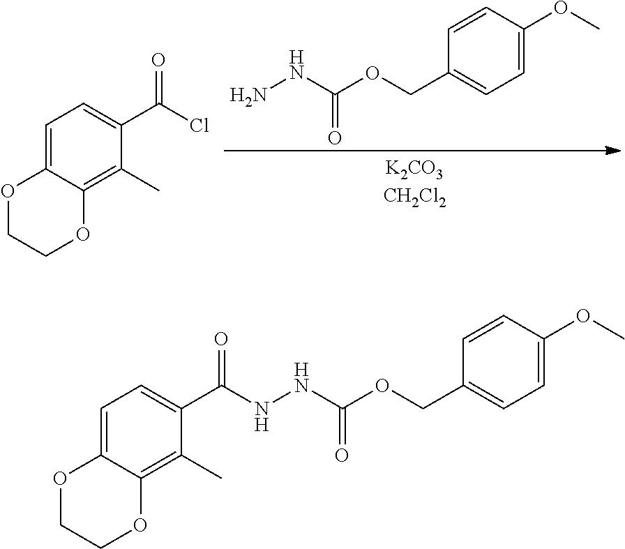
C1=C2C(=C(C)C(C(Cl)=O)=C1)OCCO2.C1=C(OC)C=CC(COC(NN)=O)=C1.C1=C2C(=C(C)C(C(=O)NNC(OCC3=CC=C(OC)C=C3)=O)=C1)OCCO2
